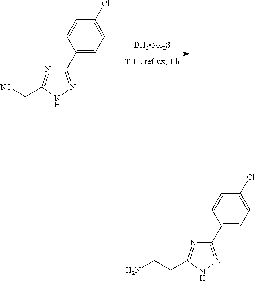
C1(C2=CC=C(Cl)C=C2)=NNC(C[NC])=N1.C1(C2=CC=C(Cl)C=C2)=NNC(CCN)=N1
